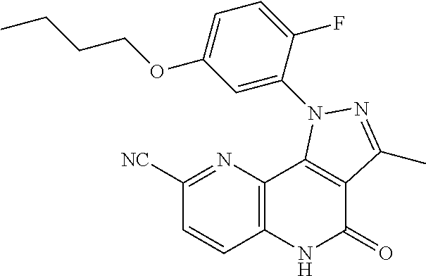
[NC]C1=NC2=C(C=C1)NC(=O)C1=C2N(C2=CC(OCCCC)=CC=C2F)N=C1C
